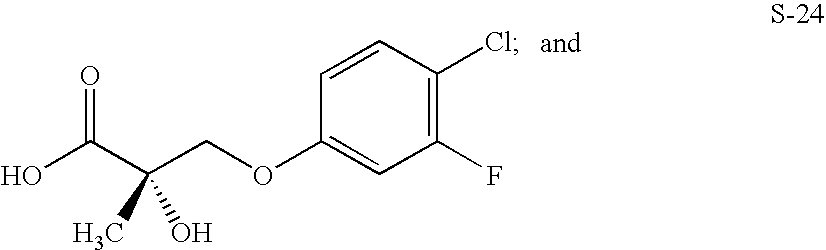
OC(C(COC1=CC(F)=C(Cl)C=C1)(C)O)=O
